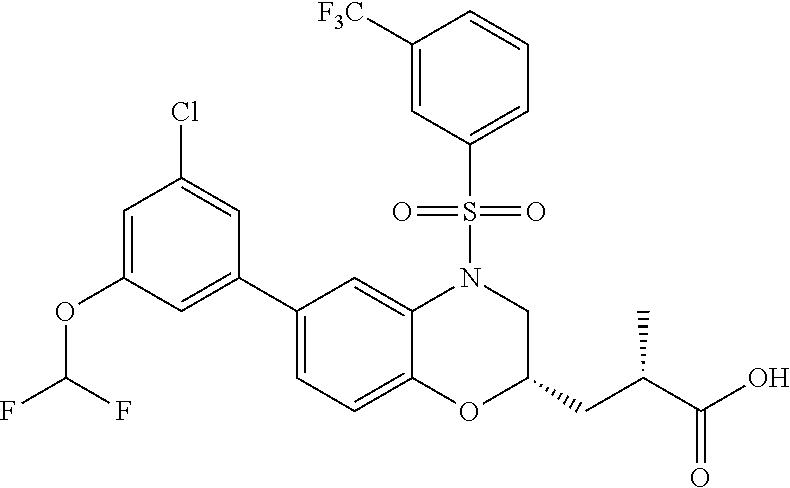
C1=C(OC(F)F)C=C(C2=CC=C3C(=C2)N(S(C2=CC=CC([F3C])=C2)(=O)=O)CC(CC(C)C(=O)O)O3)C=C1Cl
